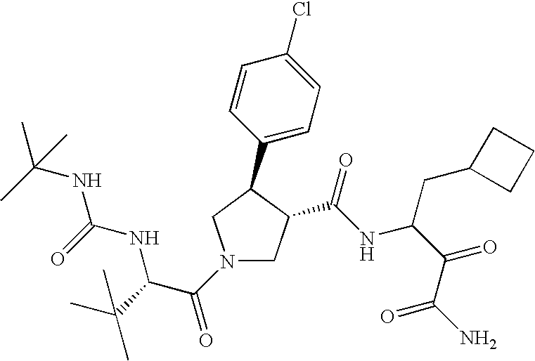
C1(CC(C(C(N)=O)=O)NC(=O)C2CN(C(C(NC(NC(C)(C)C)=O)C(C)(C)C)=O)CC2C2=CC=C(Cl)C=C2)CCC1
